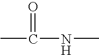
C(=O)(NC)C
